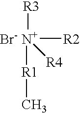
[R3][Br- N+]([R2])([R1]C)[R4]
